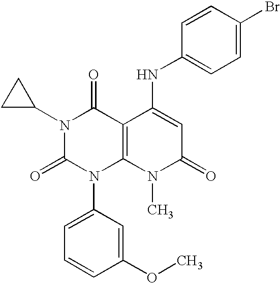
N1(C2CC2)C(=O)N(C2=CC=CC(OC)=C2)C2=C(C1=O)C(NC1=CC=C(Br)C=C1)=CC(=O)N2C
